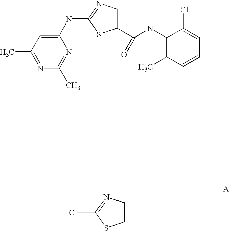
ClC1=NC=CS1.C1(NC2=NC=C(C(NC3=C(C)C=CC=C3Cl)=O)S2)=CC(C)=NC(C)=N1
